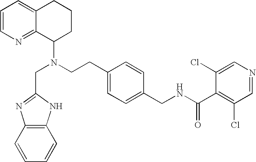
N(CCC1=CC=C(CNC(C2=C(Cl)C=NC=C2Cl)=O)C=C1)(C1CCCC2=CC=CN=C12)CC1=NC2=C(C=CC=C2)N1
